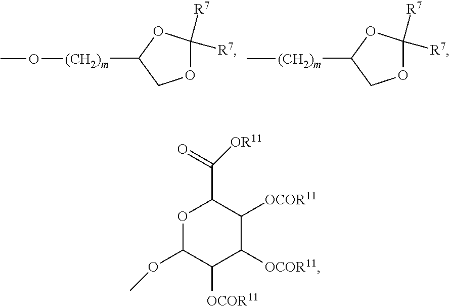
O1C([R7])([R7])OC([(CH2)m]OC)C1.O1C([R7])([R7])OC([(CH2)m]C)C1.O1C(OC)C([OCOR11])C([OCOR11])C([OCOR11])C1C(=O)[OR11]
